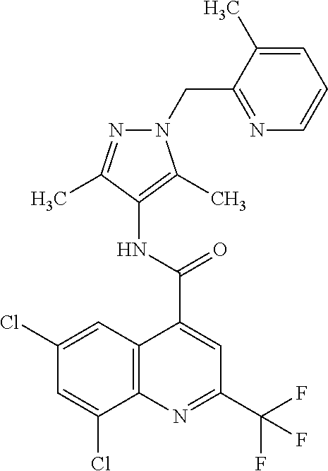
C12=C(N=C(C(F)(F)F)C=C1C(NC1=C(C)N(CC3=NC=CC=C3C)N=C1C)=O)C(Cl)=CC(Cl)=C2
